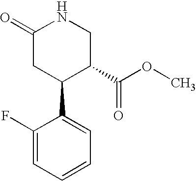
C1(=O)CC(C2=CC=CC=C2F)C(C(OC)=O)CN1
